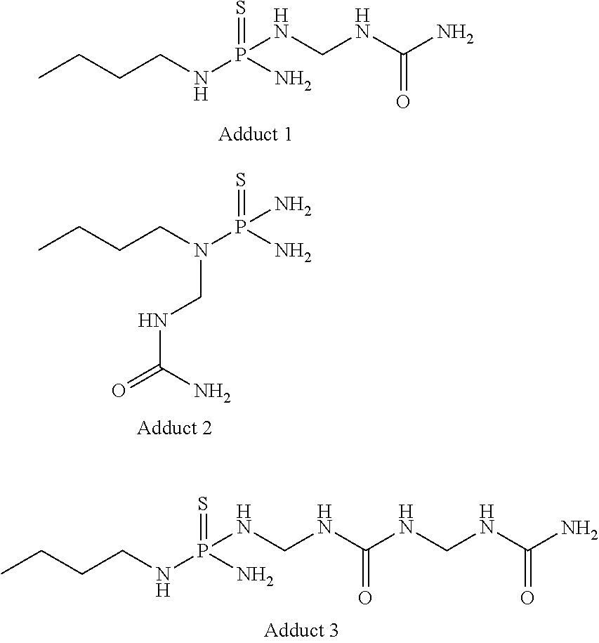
CCCCNP(NCNC(N)=O)(=S)N.CCCCN(P(N)(=S)N)CNC(=O)N.CCCCNP(NCNC(NCNC(N)=O)=O)(=S)N
